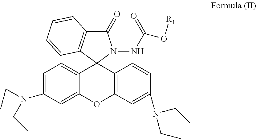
C12=C(C3(N(NC(O[R1])=O)C1=O)C1=CC=C(N(CC)CC)C=C1OC1=C3C=CC(N(CC)CC)=C1)C=CC=C2
